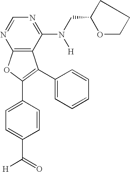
C12=C(C(N(CC3OCCC3)[H])=NC=N1)C(C1=CC=CC=C1)=C(C1=CC=C(C(=O)[H])C=C1)O2
